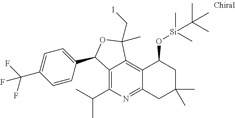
C1=CC(C2C3=C(C(C)C)N=C4C(=C3C(C)(CI)O2)C(O[Si](C)(C)C(C)(C)C)CC(C)(C)C4)=CC=C1C(F)(F)F
